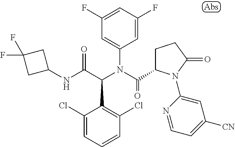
C1(F)=CC(F)=CC(N(C(=O)C2CCC(=O)N2C2=CC([CN])=CC=N2)C(C(NC2CC(F)(F)C2)=O)C2=C(Cl)C=CC=C2Cl)=C1
